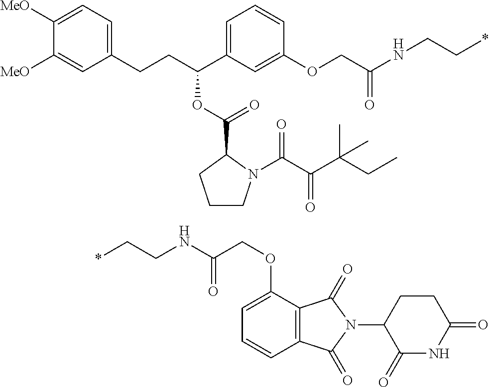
N(C(COC1=CC=CC2=C1C(=O)N(C1CCC(=O)NC1=O)C2=O)=O)CC*.C1(CCC(C2=CC=CC(OCC(NCC*)=O)=C2)OC(C2CCCN2C(C(C(CC)(C)C)=O)=O)=O)=CC=C([MeO])C([MeO])=C1
